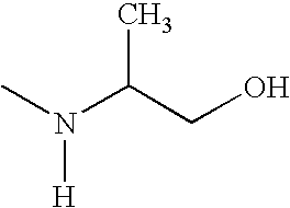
CN(C(CO)C)[H]
